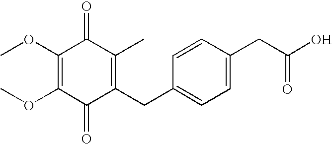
C1(=O)C(CC2=CC=C(CC(O)=O)C=C2)=C(C)C(=O)C(OC)=C1OC
